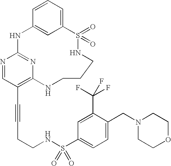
C1=CC=C2C=C1NC1=NC(=C(C#CCCNS(C3=CC=C(CN4CCOCC4)C(C(F)(F)F)=C3)(=O)=O)C=N1)NCCCNS2(=O)=O
